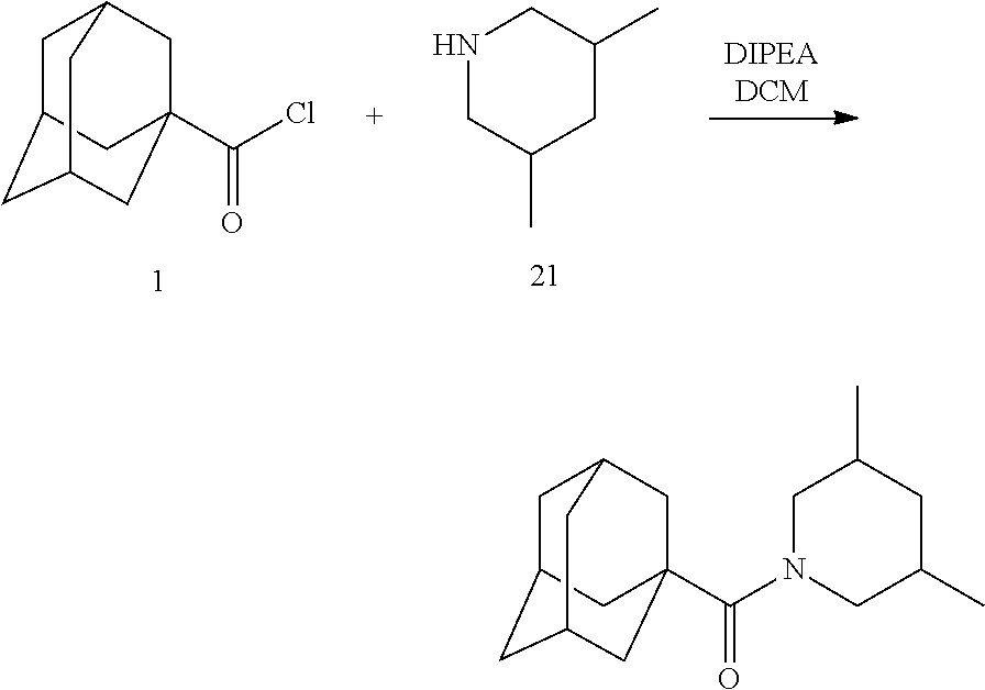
C1C2CC3CC(C(N4CC(C)CC(C)C4)=O)(CC1C3)C2.C1C2CC3CC(C(Cl)=O)(CC1C3)C2.N1CC(C)CC(C)C1
